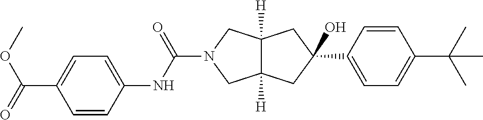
C1(C2=CC=C(C(C)(C)C)C=C2)(O)CC2([H])C([H])(CN(C(NC3=CC=C(C(OC)=O)C=C3)=O)C2)C1
